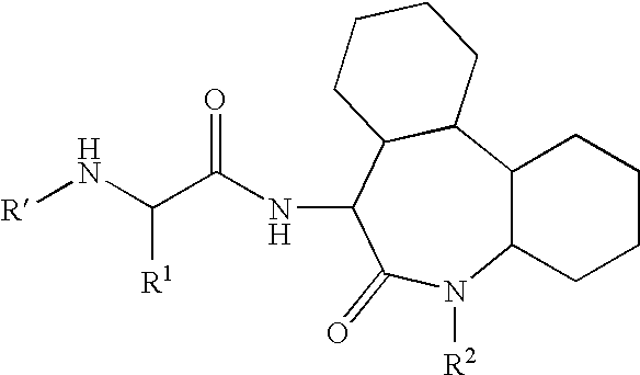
[R]NC(C(NC1C2C(C3C(CCCC3)N([R2])C1=O)CCCC2)=O)[R1]
